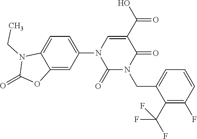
C1=C(N2C(=O)N(CC3=CC=CC(F)=C3C(F)(F)F)C(=O)C(C(O)=O)=C2)C=C2C(=C1)N(CC)C(=O)O2
